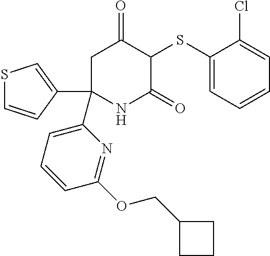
C1(SC2C(=O)CC(C3=CC=CC(OCC4CCC4)=N3)(C3=CSC=C3)NC2=O)=CC=CC=C1Cl
